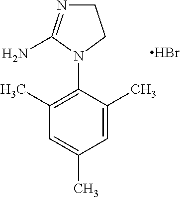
C1(N2CCN=C2N)=C(C)C=C(C)C=C1C.Br
